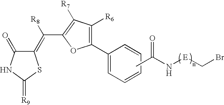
CC(N[E]CBr)=O.C1(=O)C(=C(C2=C([R7])C([R6])=C(C3=CC=CC=C3)O2)[R8])SC(=[R9])N1
